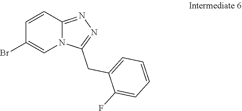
C1=CC2=NN=C(CC3=CC=CC=C3F)N2C=C1Br
